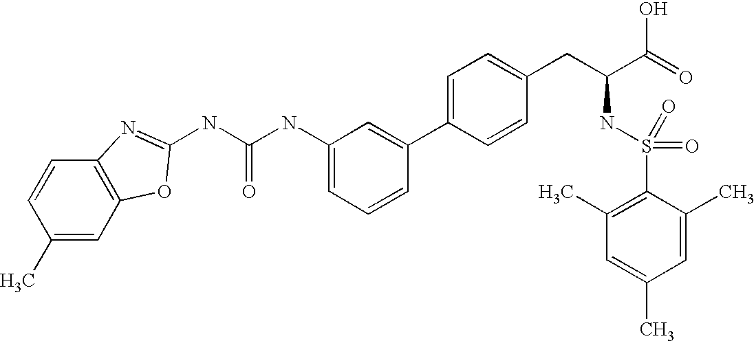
C1(C)=CC2=C(C=C1)N=C(NC(NC1=CC=CC(C3=CC=C(CC(C(=O)O)NS(=O)(=O)C4=C(C)C=C(C)C=C4C)C=C3)=C1)=O)O2
